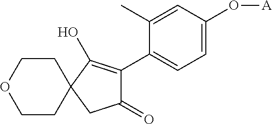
C1(=O)C(C2=CC=C(O[A])C=C2C)=C(O)C2(C1)CCOCC2
